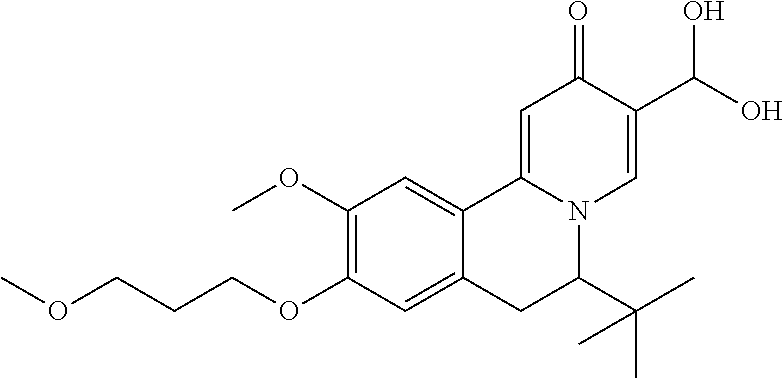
C1(OC)=C(OCCCOC)C=C2C(=C1)C1=CC(=O)C(C(O)O)=CN1C(C(C)(C)C)C2
